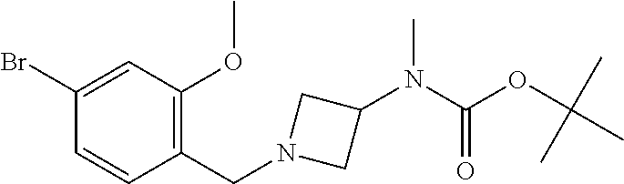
C1(Br)=CC(OC)=C(CN2CC(N(C(OC(C)(C)C)=O)C)C2)C=C1
